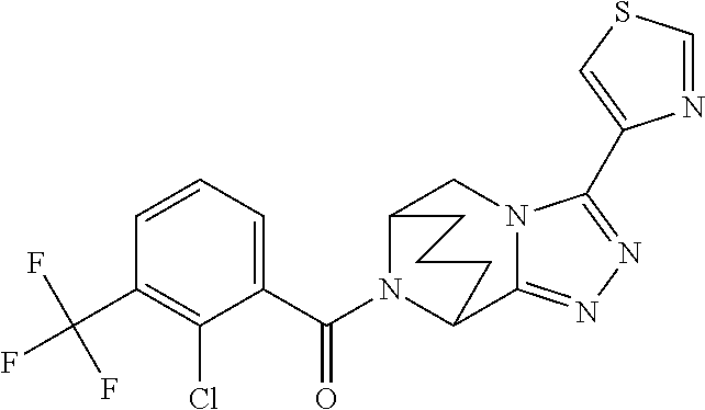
C12N(C(C3=CC=CC(C(F)(F)F)=C3Cl)=O)C(C3=NN=C(C4=CSC=N4)N3C1)CCC2
